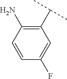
C1(C(C)C)=C(N)C=CC(F)=C1
